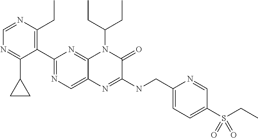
C1(C2=NC=C3C(=N2)N(C(CC)CC)C(=O)C(NCC2=CC=C(S(CC)(=O)=O)C=N2)=N3)=C(CC)N=CN=C1C1CC1
